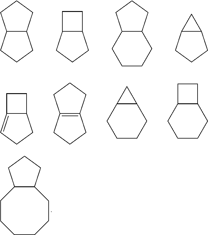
C12C(CCC1)CCC2.C12C(CCC1)CC2.C12C(CCC1)CCCC2.C12C(CCC1)C2.C12=CCCC1CC2.C12=C(CCC1)CCC2.C1CCC2C(C1)C2.C1CCC2C(C1)CC2.C1CCCC2C(CC1)CCC2
